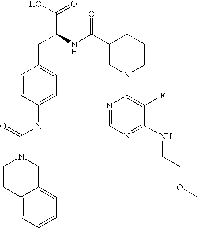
C1=C(NC(N2CCC3=CC=CC=C3C2)=O)C=CC(CC(NC(C2CN(C3=C(F)C(NCCOC)=NC=N3)CCC2)=O)C(=O)O)=C1
